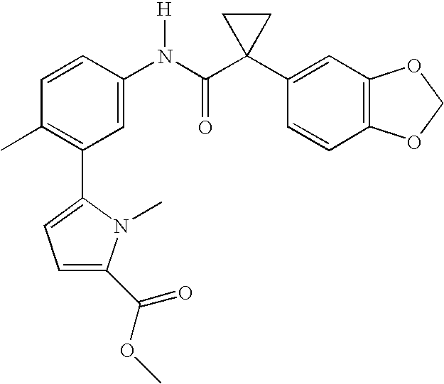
C1=C(N(C(C2(C3=CC4=C(C=C3)OCO4)CC2)=O)[H])C=CC(C)=C1C1=CC=C(C(=O)OC)N1C
